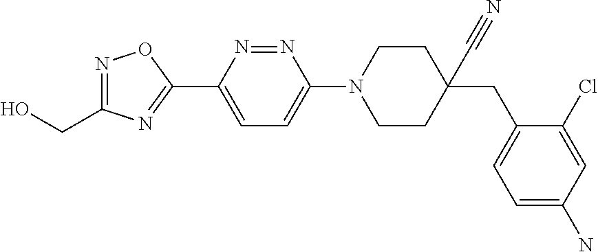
N1=C(CO)N=C(C2=CC=C(N3CCC(C#N)(CC4=CC=C(N)C=C4Cl)CC3)N=N2)O1
